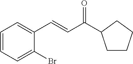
C1=CC=C(Br)C(C=CC(=O)C2CCCC2)=C1
